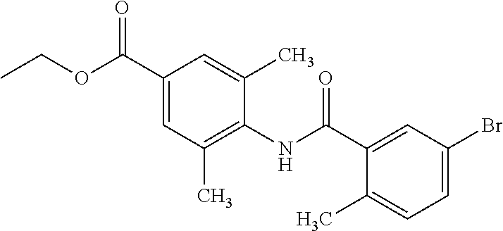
C1(C(OCC)=O)=CC(C)=C(NC(=O)C2=CC(Br)=CC=C2C)C(C)=C1
